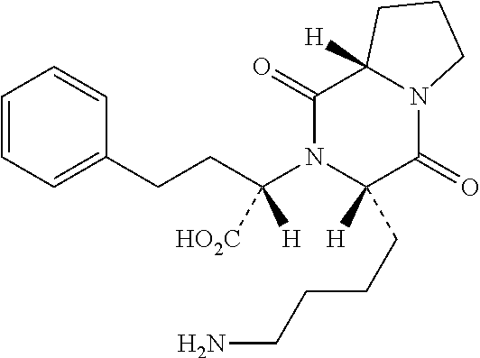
C1=CC=C(CCC(N2C([H])(CCCCN)C(=O)N3C([H])(C2=O)CCC3)([H])[HO2C])C=C1
